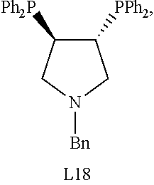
C1([PPh2])C([Ph2P])CN([Bn])C1
